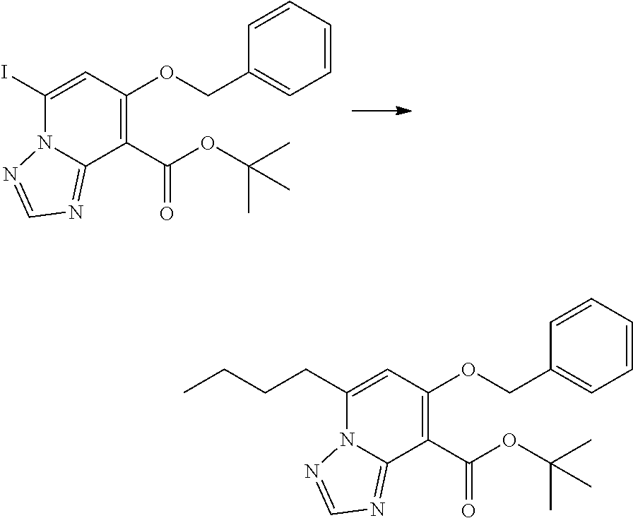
C(C1=CC=CC=C1)OC1=C(C(=O)OC(C)(C)C)C2=NC=NN2C(I)=C1.N12C(=NC=N1)C(C(=O)OC(C)(C)C)=C(OCC1=CC=CC=C1)C=C2CCCC
